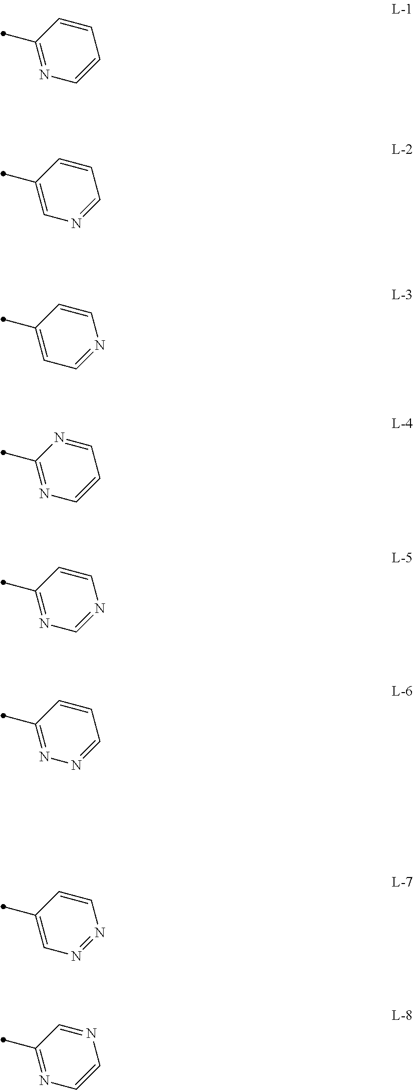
C1(C)=NC=CC=C1.C1(C)=CN=CC=C1.C1(C)=CC=NC=C1.C1(C)=NC=CC=N1.C1(C)=NC=NC=C1.C1(C)=NN=CC=C1.C1(C)=CN=NC=C1.C1(C)=NC=CN=C1
